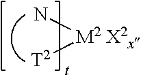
N[M2 X2x][T2]
